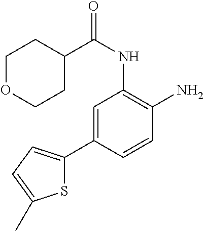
C1=C(C2=CC=C(C)S2)C=CC(N)=C1NC(C1CCOCC1)=O
